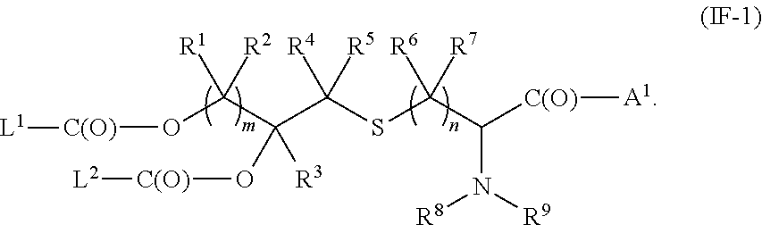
[C(O)](OC(C(C(SC([R6])([R7])C([C(O)][A1])N([R8])[R9])([R4])[R5])(O[C(O)][L2])[R3])([R1])[R2])[L1]
